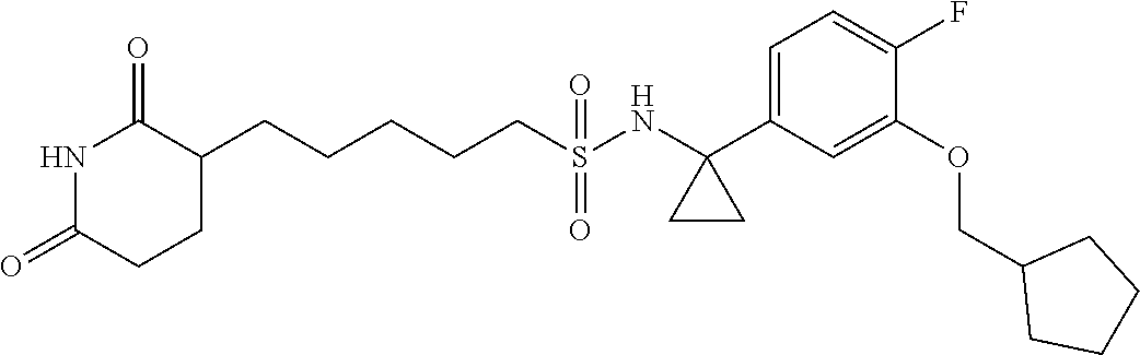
N1C(=O)CCC(CCCCCS(=O)(=O)NC2(C3=CC=C(F)C(OCC4CCCC4)=C3)CC2)C1=O
